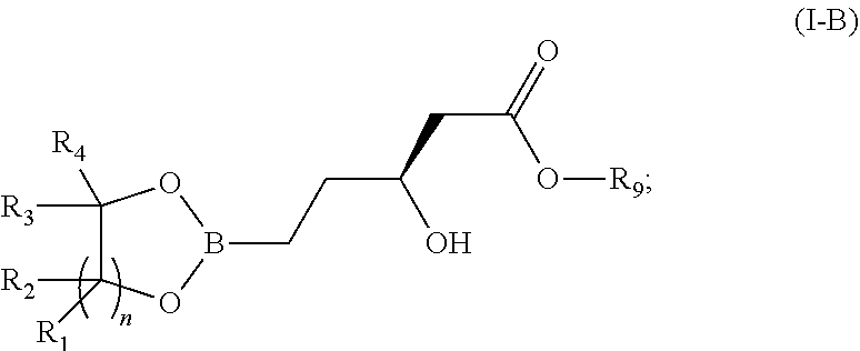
C1([R3])([R4])C([R2])([R1])OB(CCC(CC(=O)O[R9])O)O1
